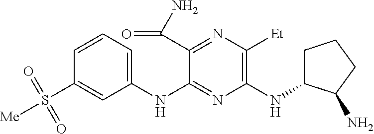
C1(NC2=NC(NC3CCCC3N)=C([Et])N=C2C(N)=O)=CC=CC(S([Me])(=O)=O)=C1
